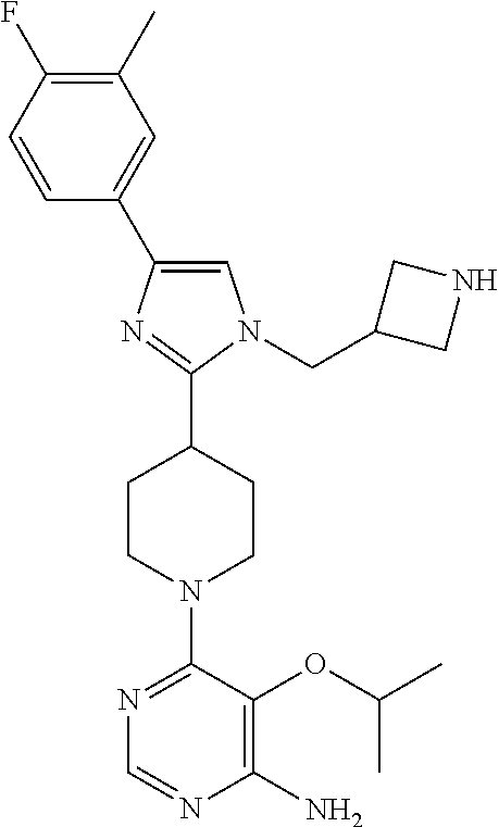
C1=C(C2=CC(C)=C(F)C=C2)N=C(C2CCN(C3=NC=NC(N)=C3OC(C)C)CC2)N1CC1CNC1
